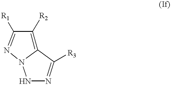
C12=C([R2])C([R1])=NN1NN=C2[R3]
